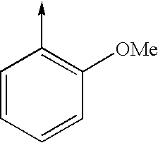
C1=CC=CC([OMe])=C1->C
